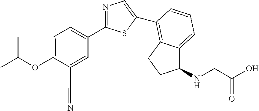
C1=C(OC(C)C)C(C#N)=CC(C2=NC=C(C3=C4C(=CC=C3)C(NCC(O)=O)CC4)S2)=C1
